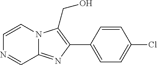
C1=CN2C(=NC(C3=CC=C(Cl)C=C3)=C2CO)C=N1
